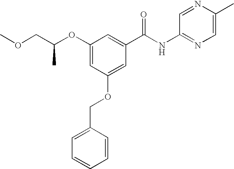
COCC(OC1=CC(OCC2=CC=CC=C2)=CC(C(NC2=NC=C(C)N=C2)=O)=C1)C
